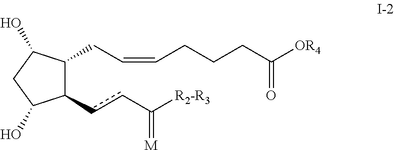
C1(ccC([R2-R3])=[M])C(CC=CCCCC([OR4])=O)C(O)CC1O
